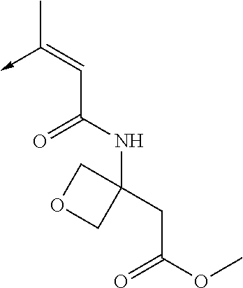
C(C(NC1(CC(OC)=O)COC1)=O)=C(C)->C
